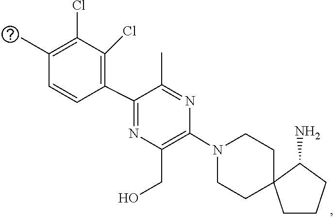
C1CN(C2=C(CO)N=C(C3=C(Cl)C(Cl)=C(C)C=C3)C(C)=N2)CCC12CCCC2N
